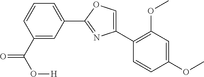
O=C(C1=CC(C2=NC(C3=C(OC)C=C(OC)C=C3)=CO2)=CC=C1)O[H]
